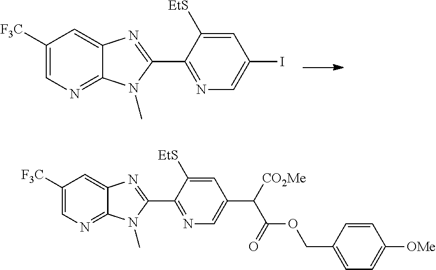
C1([F3C])=CN=C2C(=C1)N=C(C1=NC=C(I)C=C1[EtS])N2C.C1([F3C])=CN=C2C(=C1)N=C(C1=NC=C(C([CO2Me])C(=O)OCC3=CC=C([OMe])C=C3)C=C1[EtS])N2C
